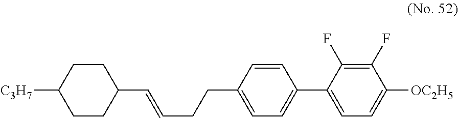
C1CC(C=CCCC2=CC=C(C3=CC=C([OC2H5])C(F)=C3F)C=C2)CCC1[C3H7]
